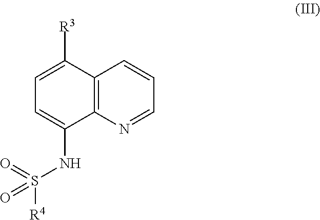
C1=C([R3])C2=C(C(NS([R4])(=O)=O)=C1)N=CC=C2
